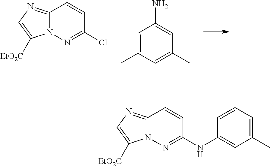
C12=NC=C([EtO2C])N1N=C(Cl)C=C2.C1=C(C)C=C(C)C=C1N.C12=NC=C([EtO2C])N1N=C(NC1=CC(C)=CC(C)=C1)C=C2
